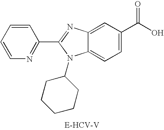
C12=CC=C(C(=O)O)C=C1N=C(C1=NC=CC=C1)N2C1CCCCC1
